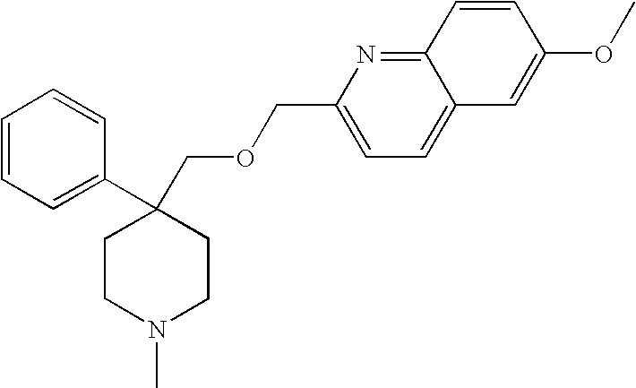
C1=CC=C(C2(COCC3=CC=C4C(=N3)C=CC(OC)=C4)CCN(C)CC2)C=C1
